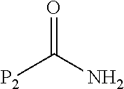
[P2]C(N)=O
